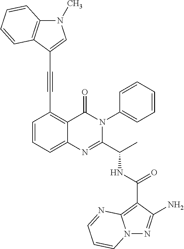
N12N=C(N)C(C(NC(C3=NC4=CC=CC(C#CC5=CN(C)C6=C5C=CC=C6)=C4C(=O)N3C3=CC=CC=C3)C)=O)=C1N=CC=C2
